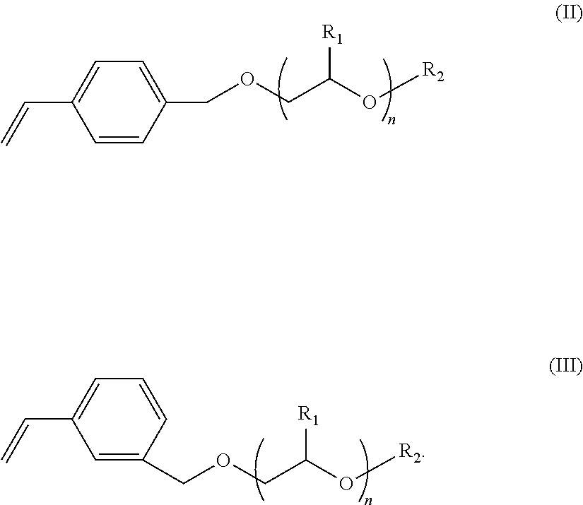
C1=CC(COCC(O[R2])[R1])=CC=C1C=C.C1=C(COCC(O[R2])[R1])C=CC=C1C=C
